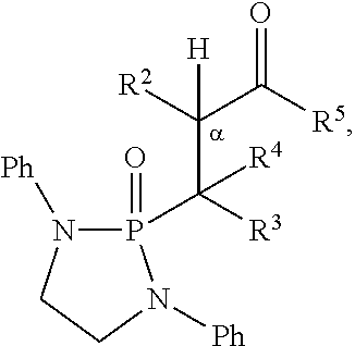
P1(=O)(C(C(C(=O)[R5])([R2])[H])([R3])[R4])N([Ph])CCN1[Ph]
